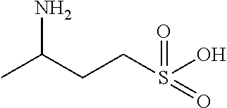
CC(CCS(O)(=O)=O)N
